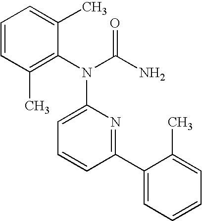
C1=CC=C(C)C(N(C(N)=O)C2=CC=CC(C3=CC=CC=C3C)=N2)=C1C
